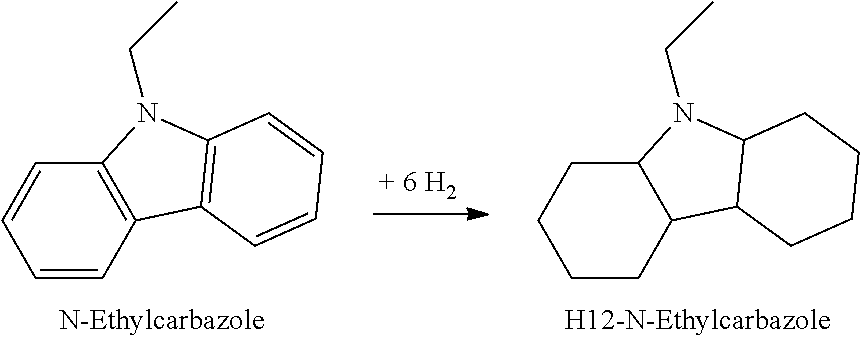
C1CC2C(CC1)N(CC)C1C2CCCC1.C1=CC2=C(C=C1)N(CC)C1=C2C=CC=C1
